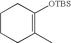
C1(C)=C([OTBS])CCCC1
